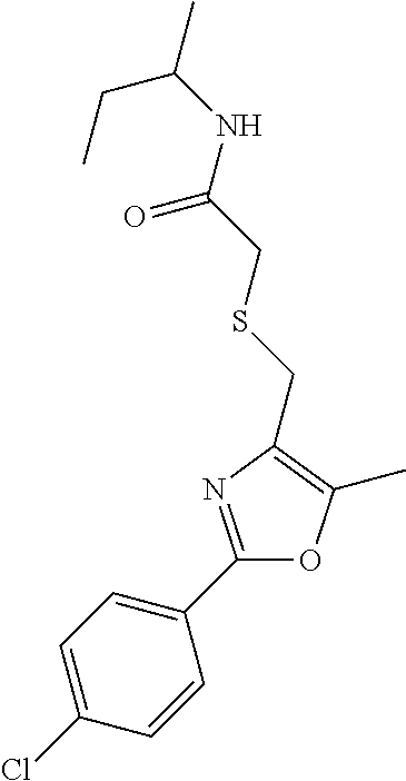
C1=C(Cl)C=CC(C2=NC(CSCC(NC(C)CC)=O)=C(C)O2)=C1
